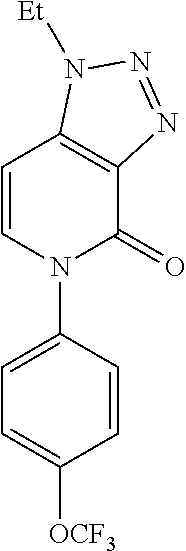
C1=CN(C2=CC=C([OCF3])C=C2)C(=O)C2=C1N([Et])N=N2
